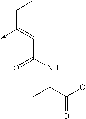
C(C(NC(C(=O)OC)C)=O)=C(CC)->C
